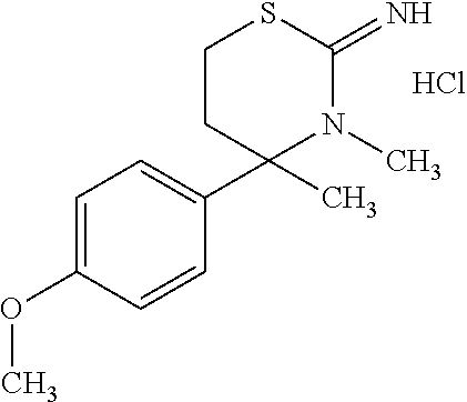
C1(C)(C2=CC=C(OC)C=C2)N(C)C(=N)SCC1.Cl
